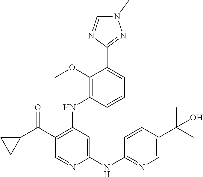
C1(C(C2CC2)=O)=C(NC2=C(OC)C(C3=NN(C)C=N3)=CC=C2)C=C(NC2=NC=C(C(C)(C)O)C=C2)N=C1
